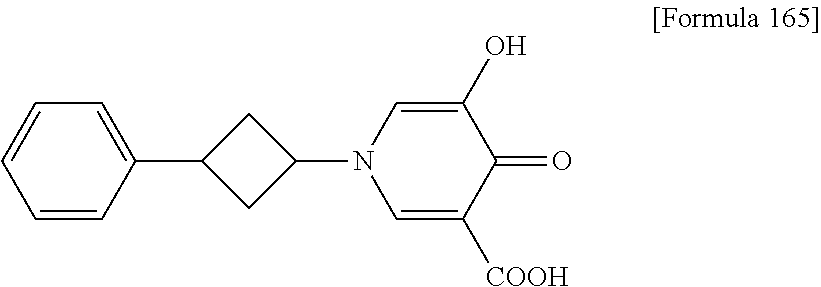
C1(N2C=C([COOH])C(=O)C(O)=C2)CC(C2=CC=CC=C2)C1
